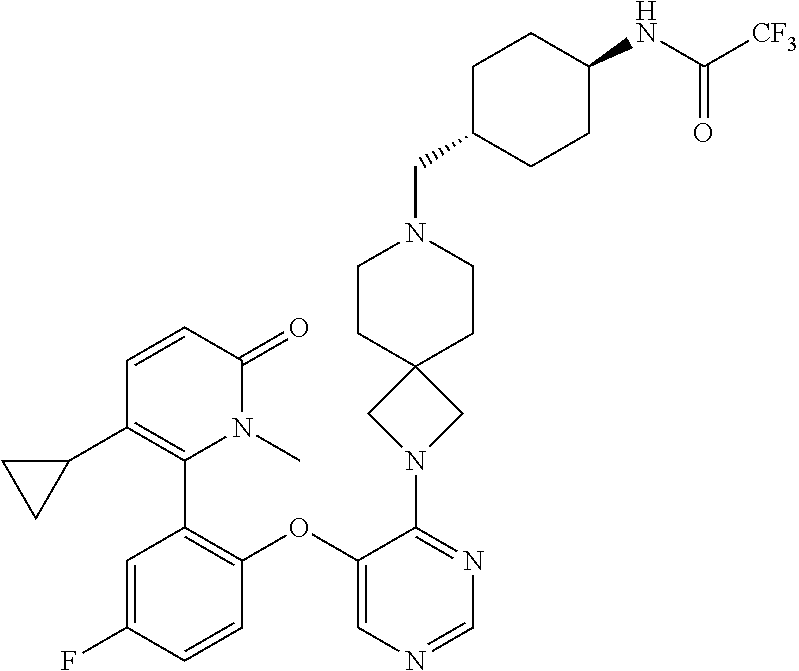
C1=C(F)C=CC(OC2=CN=CN=C2N2CC3(C2)CCN(CC2CCC(NC([CF3])=O)CC2)CC3)=C1C1=C(C2CC2)C=CC(=O)N1C
